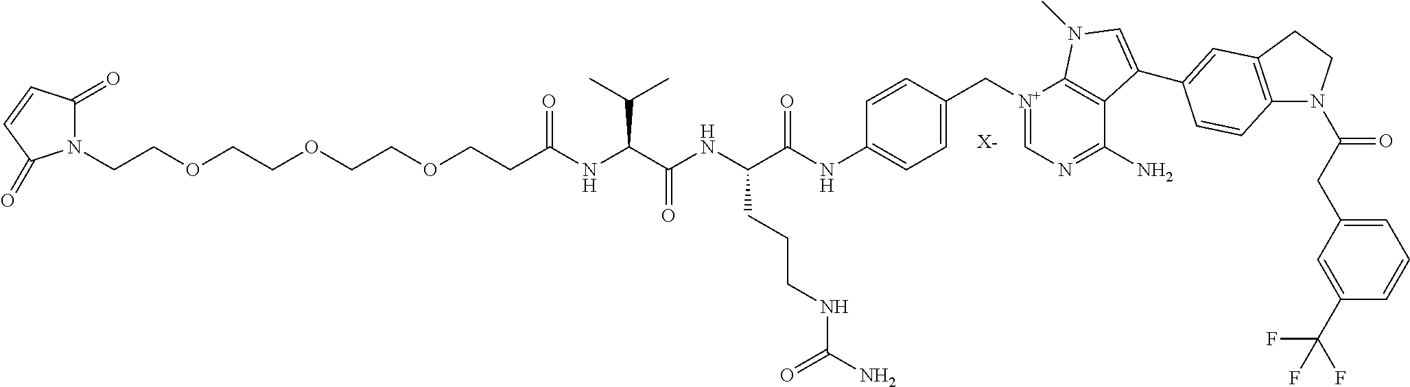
[X-].N1(CCOCCOCCOCCC(NC(C(NC(C(NC2=CC=C(C[N+]3=CN=C(N)C4=C3N(C)C=C4C3=CC4=C(N(C(CC5=CC=CC(C(F)(F)F)=C5)=O)CC4)C=C3)C=C2)=O)CCCNC(N)=O)=O)C(C)C)=O)C(=O)C=CC1=O
